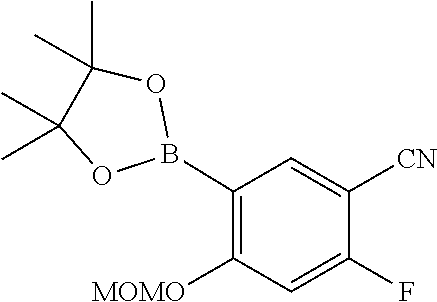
C1([MOMO])=C(B2OC(C)(C)C(C)(C)O2)C=C([CN])C(F)=C1
